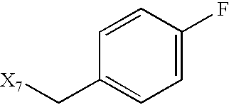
C1=CC(F)=CC=C1C[X7]
